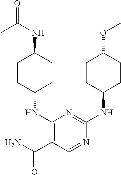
C1CC(NC2=NC(NC3CCC(NC(=O)C)CC3)=C(C(N)=O)C=N2)CCC1OC
